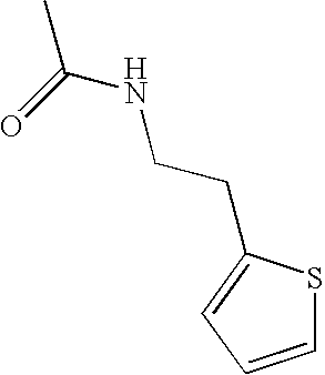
CC(=O)NCCC1=CC=CS1
